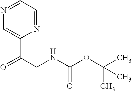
C1(C(CNC(OC(C)(C)C)=O)=O)=CN=CC=N1
